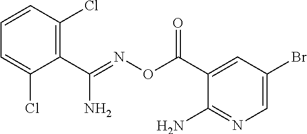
C1(Cl)=C(C(=NOC(C2=CC(Br)=CN=C2N)=O)N)C(Cl)=CC=C1
